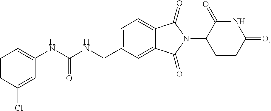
C1=C(CNC(NC2=CC=CC(Cl)=C2)=O)C=C2C(=C1)C(=O)N(C1CCC(=O)NC1=O)C2=O
